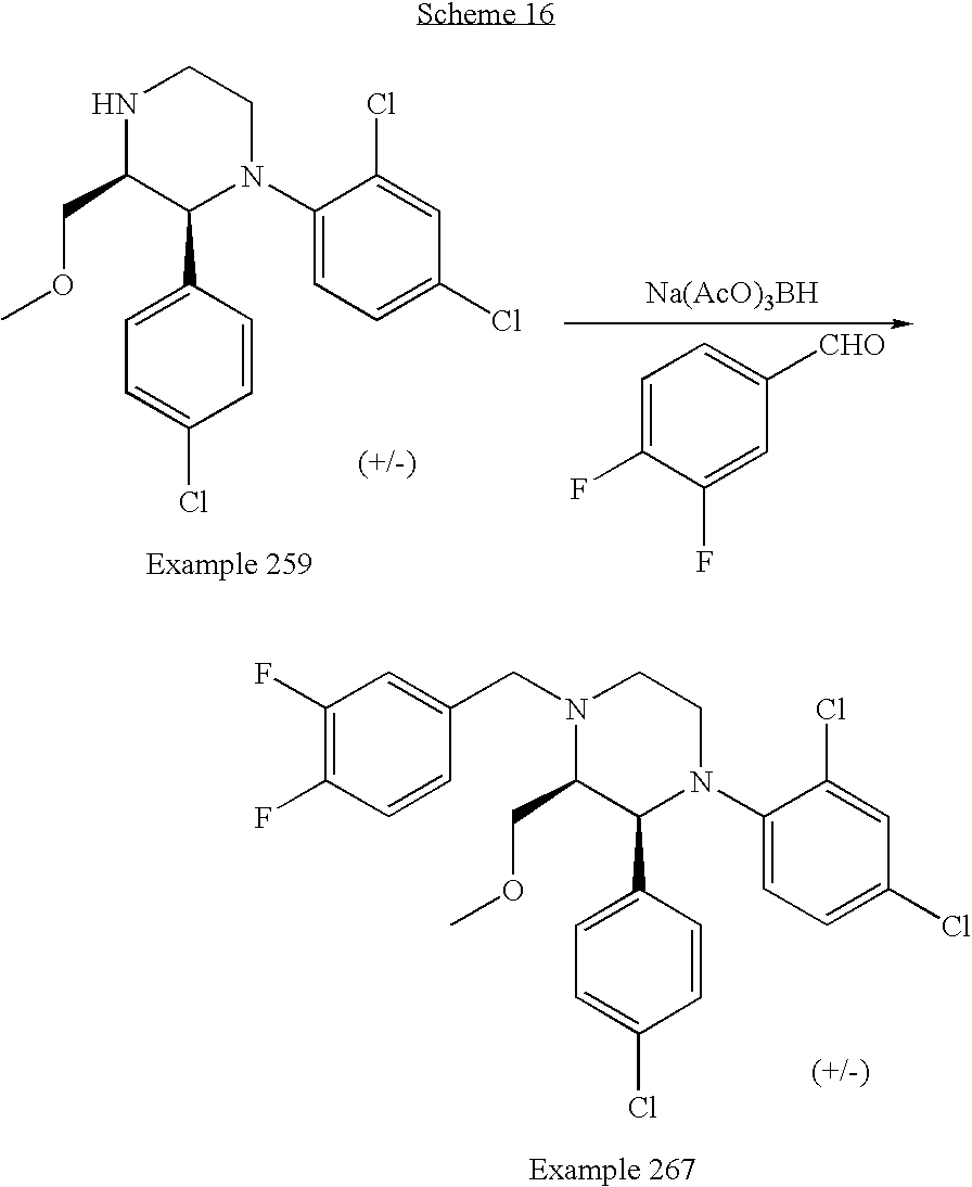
N1C(COC)C(C2=CC=C(Cl)C=C2)N(C2=CC=C(Cl)C=C2Cl)CC1.C1=C(F)C(F)=CC([CHO])=C1.[Na(AcO)3BH].C1(F)=C(F)C=CC(CN2C(COC)C(C3=CC=C(Cl)C=C3)N(C3=CC=C(Cl)C=C3Cl)CC2)=C1
